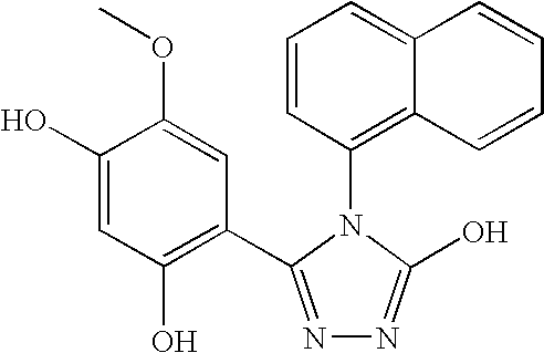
C1(O)=CC(O)=C(C2=NN=C(O)N2C2=C3C(=CC=C2)C=CC=C3)C=C1OC
